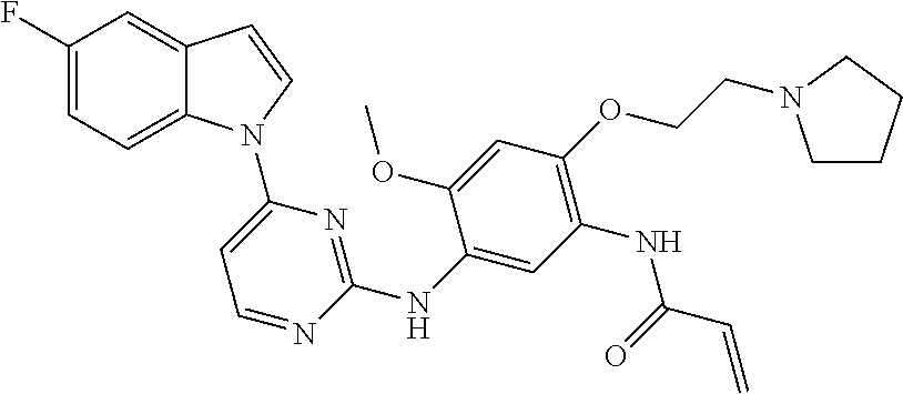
C1(NC2=NC(N3C4=CC=C(F)C=C4C=C3)=CC=N2)=CC(NC(C=C)=O)=C(OCCN2CCCC2)C=C1OC
